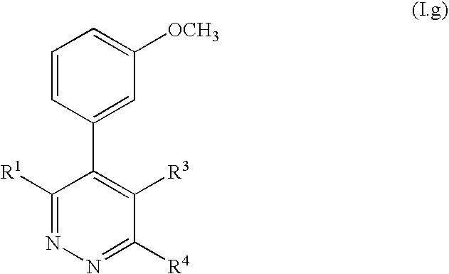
C1=CC(C2=C([R3])C([R4])=NN=C2[R1])=CC([OCH3])=C1
